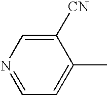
N1=CC=C(C)C([CN])=C1
